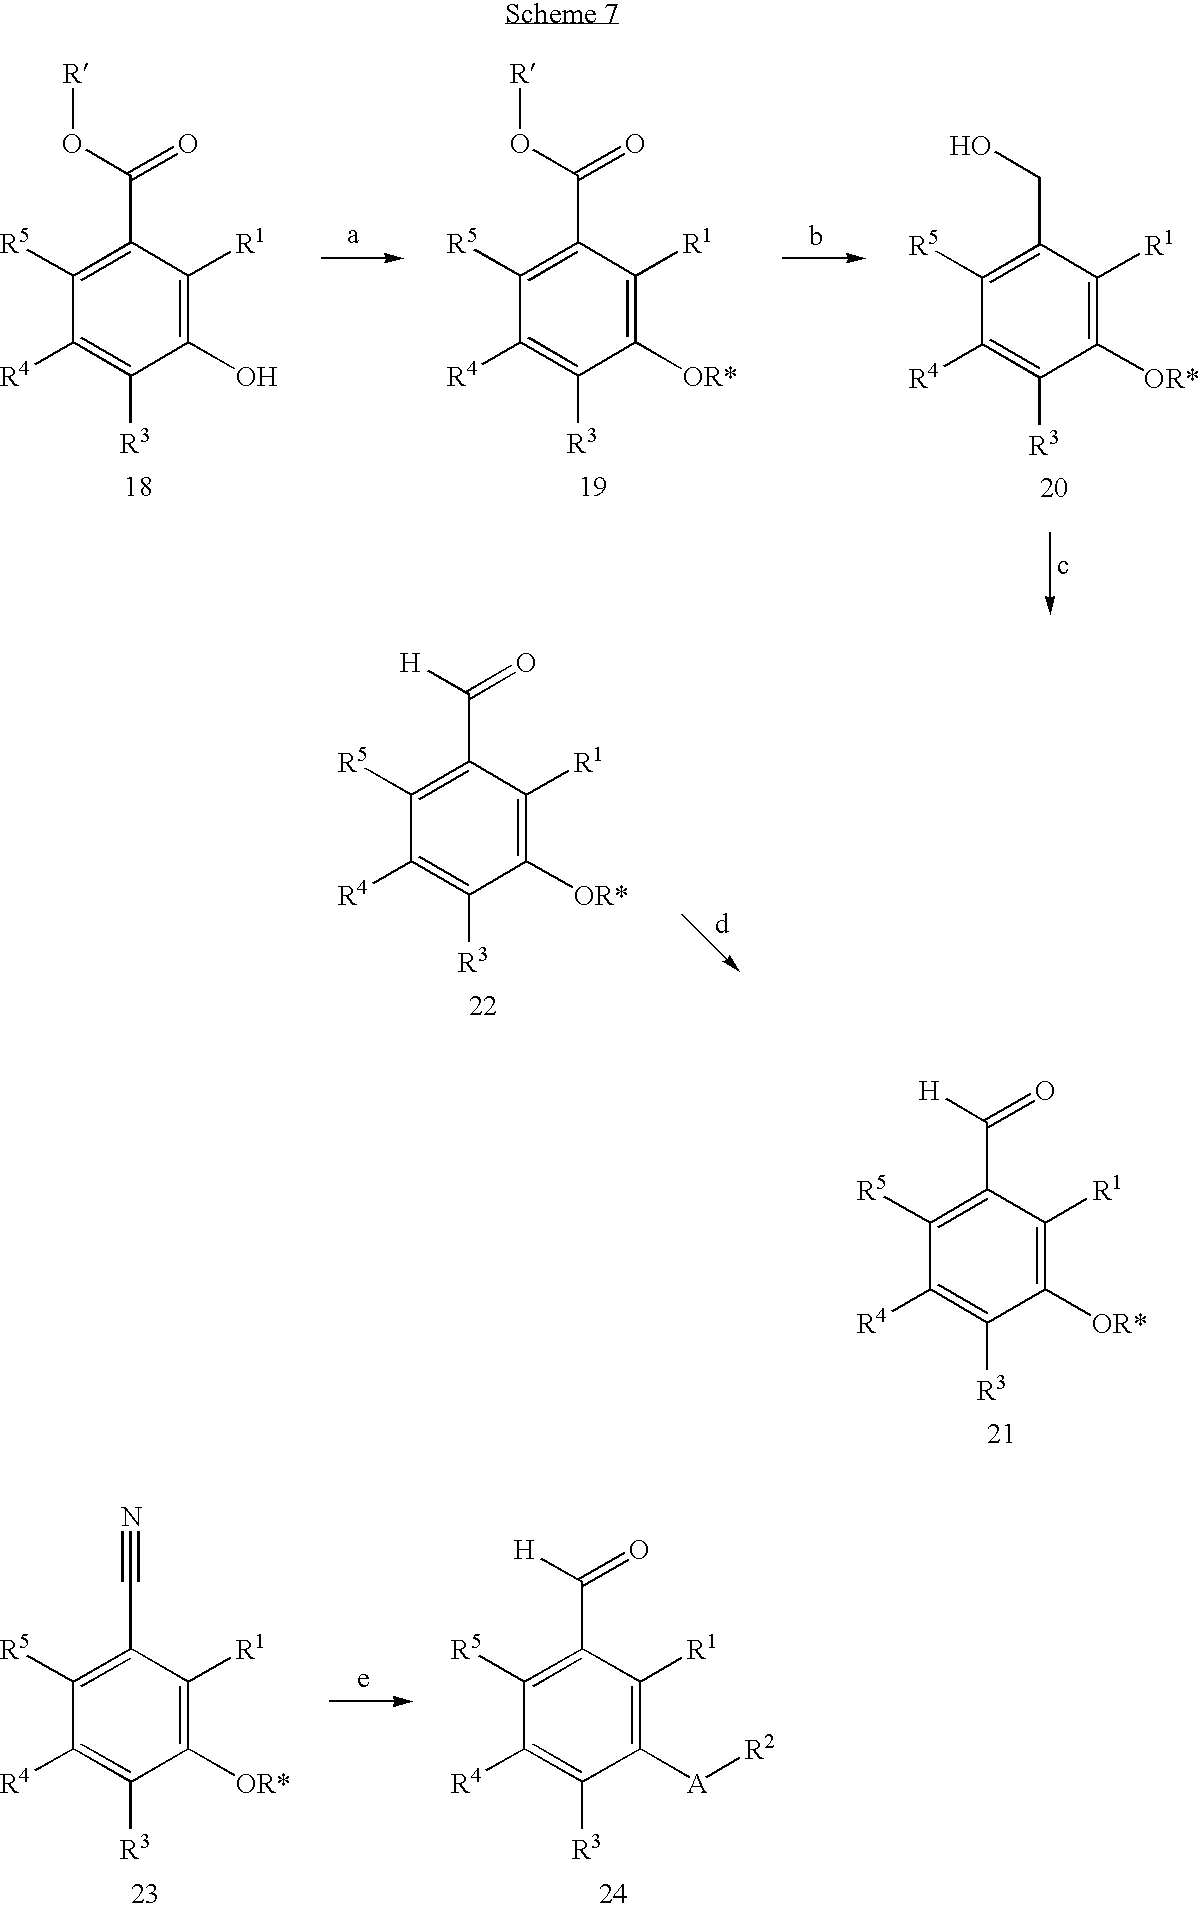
C1([R5])=C(C([H])=O)C([R1])=C([OR*])C([R3])=C1[R4].C1([R5])=C(C(O[R])=O)C([R1])=C(O)C([R3])=C1[R4].C1([R5])=C(C(O[R])=O)C([R1])=C([OR*])C([R3])=C1[R4].C1([R5])=C(CO)C([R1])=C([OR*])C([R3])=C1[R4].C1([R5])=C(C#N)C([R1])=C([OR*])C([R3])=C1[R4].C1([R5])=C(C([H])=O)C([R1])=C([A][R2])C([R3])=C1[R4].C1([R5])=C(C([H])=O)C([R1])=C([OR*])C([R3])=C1[R4]
